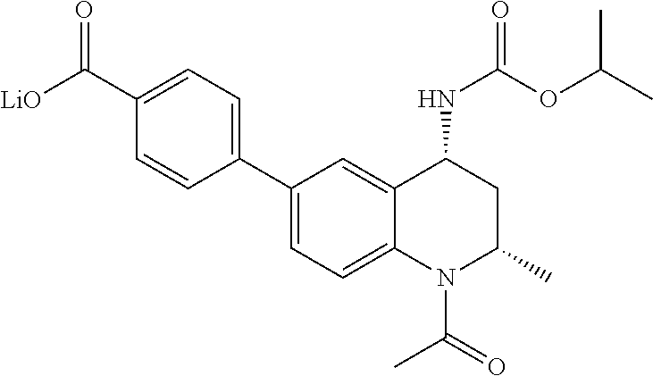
[LiO]C(C1=CC=C(C2=CC=C3C(=C2)C(NC(OC(C)C)=O)CC(C)N3C(=O)C)C=C1)=O
